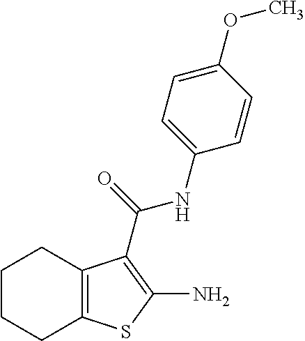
C1CCC2=C(C1)C(C(NC1=CC=C(OC)C=C1)=O)=C(N)S2
